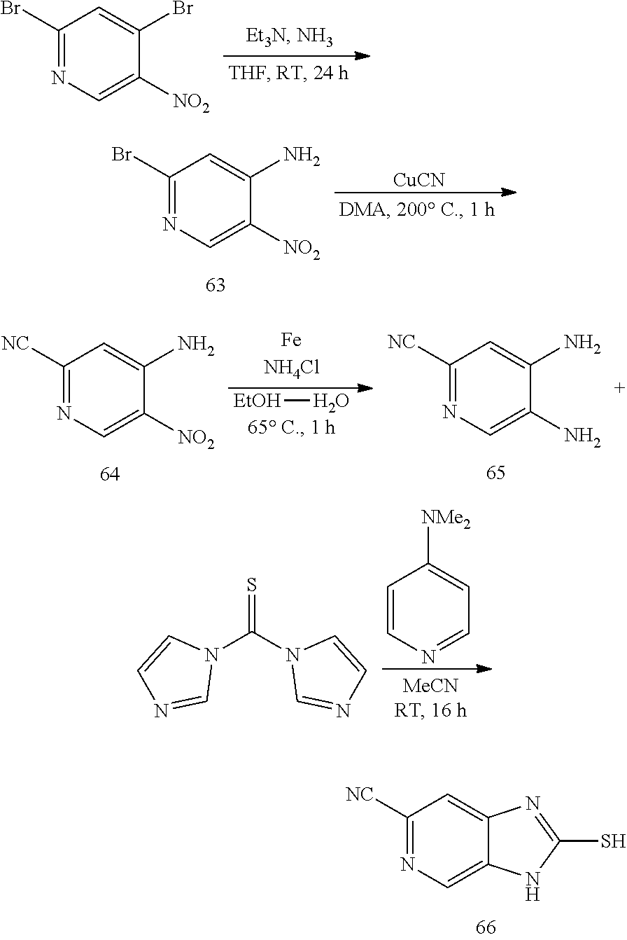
C1(Br)=NC=C([NO2])C(Br)=C1.[CuCN].C1(Br)=NC=C([NO2])C(N)=C1.[EtOH]O.C1([NC])=NC=C([NO2])C(N)=C1.C1([NC])=NC=C(N)C(N)=C1.C1=CN=CC=C1[NMe2].N1(C(N2C=NC=C2)=S)C=CN=C1.C1([NC])=NC=C2C(=C1)N=C(S)N2
